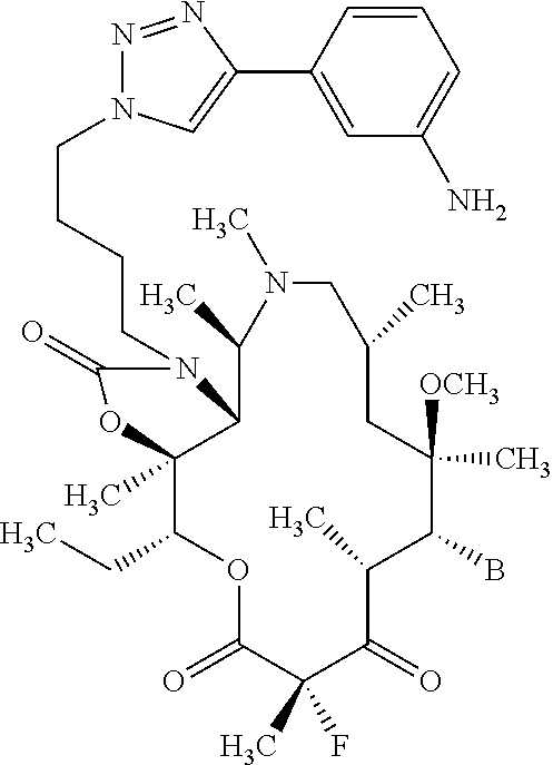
O1C(=O)C(C)(F)C(=O)C(C)C(B)C([OCH3])(C)CC(C)CN(C)C(C)C2C(C)(C1CC)OC(=O)N2CCCCN1N=NC(C2=CC(N)=CC=C2)=C1
